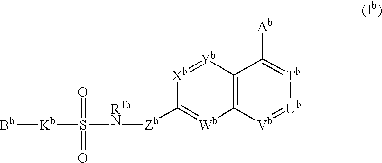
[Bb][Kb]S([R1bN][Zb]C1=[Wb]C2=C([Yb]=[Xb]1)C([Ab])=[Tb][Ub]=[Vb]2)(=O)=O
